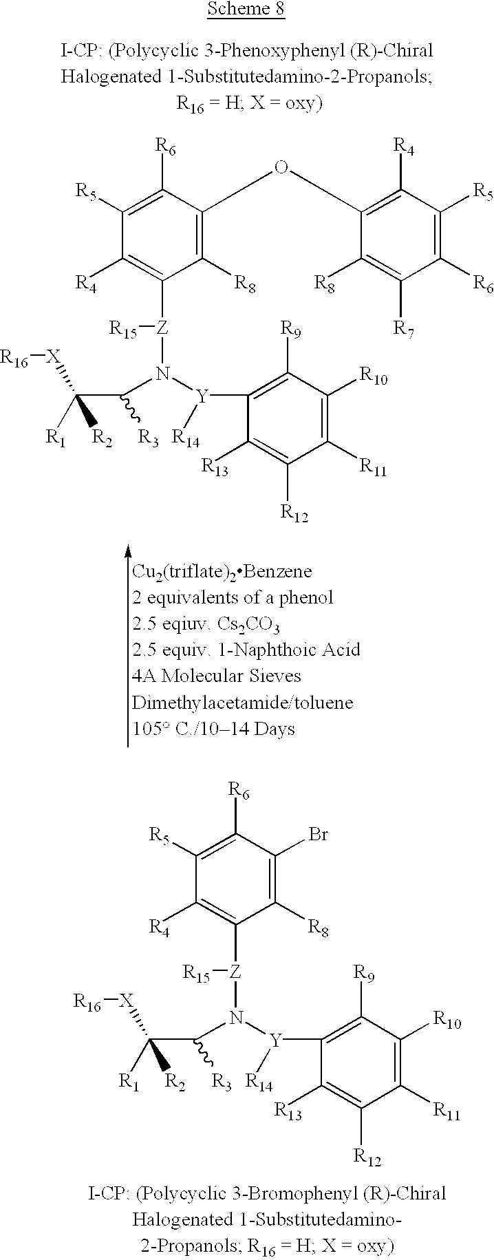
[R15][Z](C1=C([R4])C([R5])=C([R6])C(Br)=C1[R8])N([Y](C1=C([R9])C([R10])=C([R11])C([R12])=C1[R13])[R14])C(C([X][R16])([R2])[R1])[R3].[R15][Z](C1=C([R4])C([R5])=C([R6])C(OC2=C([R4])C([R5])=C([R6])C([R7])=C2[R8])=C1[R8])N([Y](C1=C([R9])C([R10])=C([R11])C([R12])=C1[R13])[R14])C(C([X][R16])([R2])[R1])[R3]
